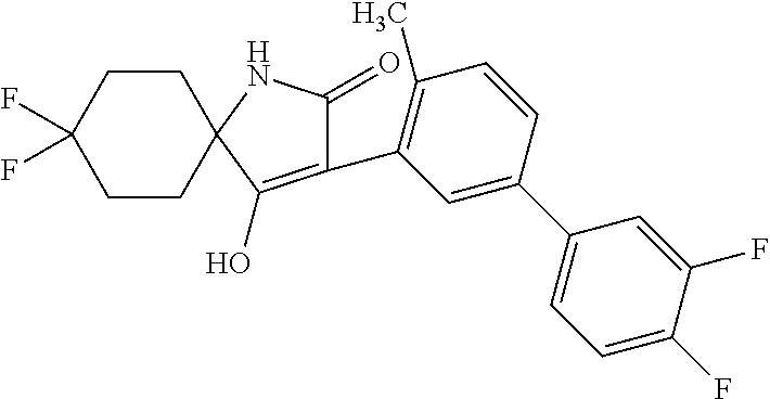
C1=C(C2=CC=C(F)C(F)=C2)C=CC(C)=C1C1=C(O)C2(NC1=O)CCC(F)(F)CC2
